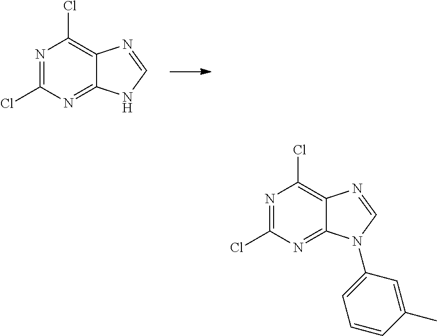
N1=C(Cl)N=C2C(=C1Cl)N=CN2.N1=C(Cl)N=C2C(=C1Cl)N=CN2C1=CC=CC(C)=C1
